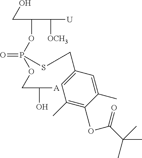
C(C(OP(=O)(OCC(O)[A])SCC1=CC(C)=C(OC(C(C)(C)C)=O)C(C)=C1)C([OCH3])[U])O
